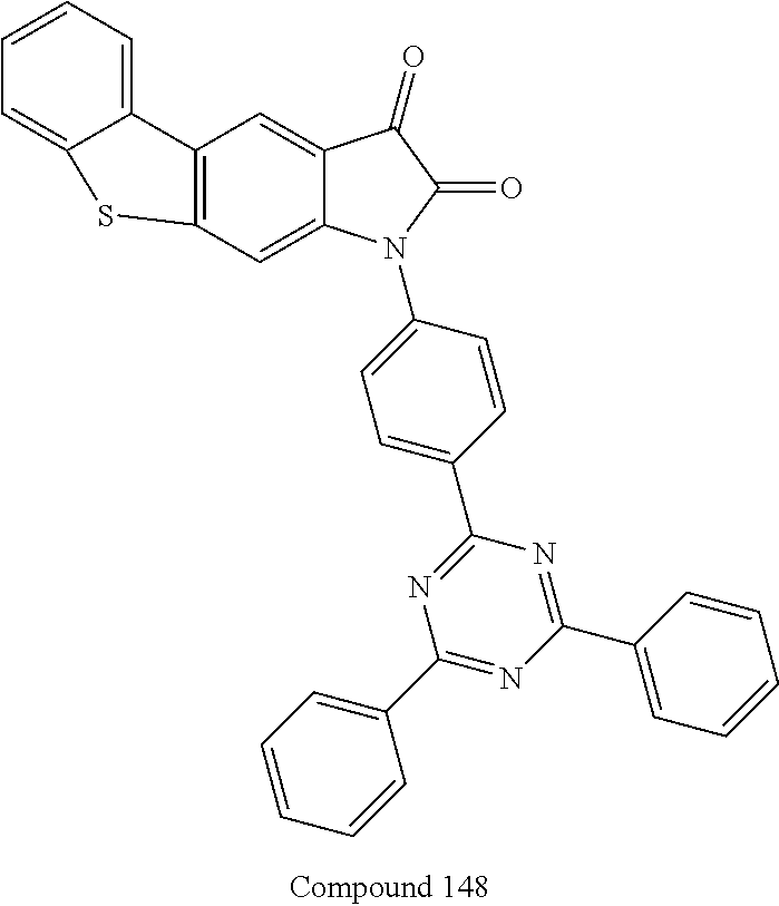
C1=CC=C2C(=C1)C1=C(C=C3C(=C1)C(=O)C(=O)N3C1=CC=C(C3=NC(C4=CC=CC=C4)=NC(C4=CC=CC=C4)=N3)C=C1)S2
